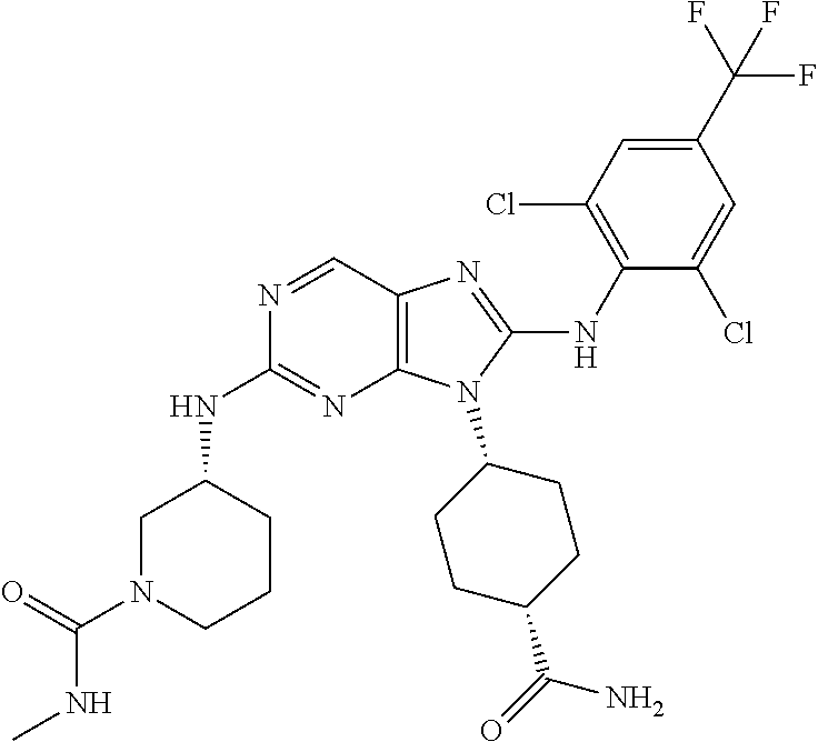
N1=CC2=C(N=C1NC1CN(C(=O)NC)CCC1)N(C1CCC(C(=O)N)CC1)C(NC1=C(Cl)C=C(C(F)(F)F)C=C1Cl)=N2
